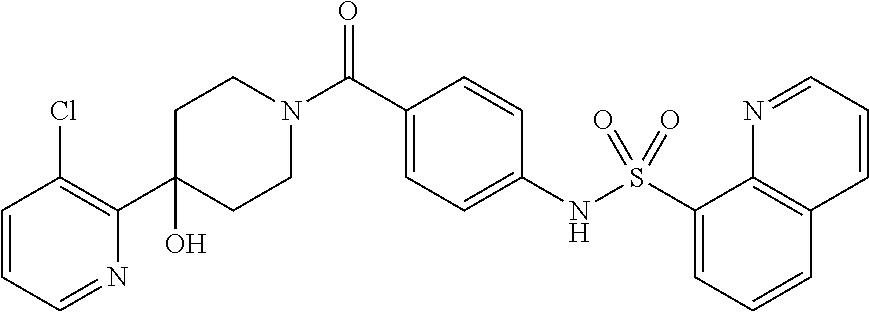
C1(O)(C2=C(Cl)C=CC=N2)CCN(C(C2=CC=C(NS(C3=CC=CC4=C3N=CC=C4)(=O)=O)C=C2)=O)CC1
